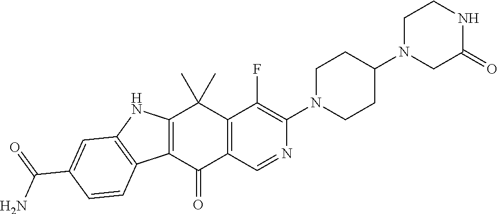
C12=C(C(=O)C3=C(C1(C)C)C(F)=C(N1CCC(N4CCNC(=O)C4)CC1)N=C3)C1=C(N2)C=C(C(=O)N)C=C1
